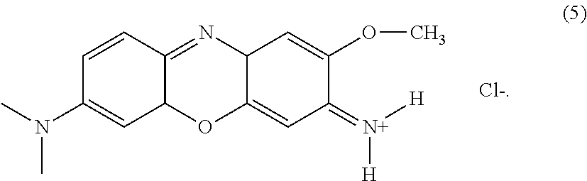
C1=CC2=NC3C(=CC(=[N+]([H])[H])C(OC)=C3)OC2C=C1N(C)C
